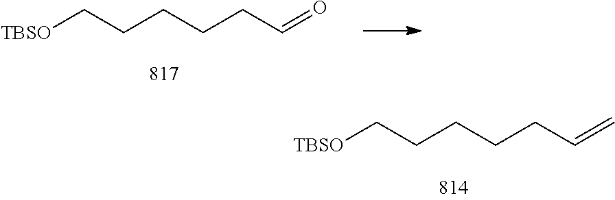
C(CCC=O)CC[TBSO].C(CCC=C)CC[TBSO]
